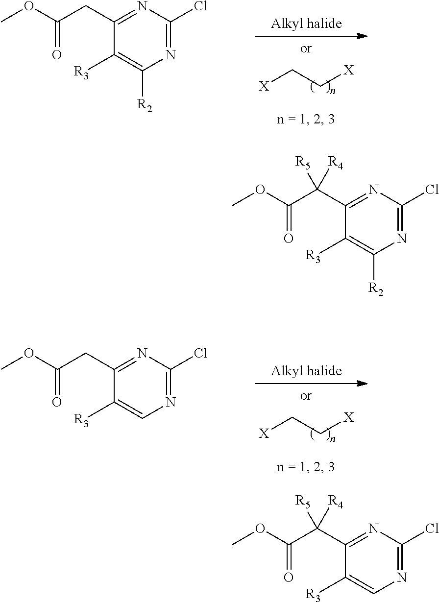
[X]CC[X].COC(CC1=NC(Cl)=NC([R2])=C1[R3])=O.[X]CC[X].COC(CC1=NC(Cl)=NC=C1[R3])=O.COC(C(C1=NC(Cl)=NC([R2])=C1[R3])([R5])[R4])=O.COC(C(C1=NC(Cl)=NC=C1[R3])([R5])[R4])=O
